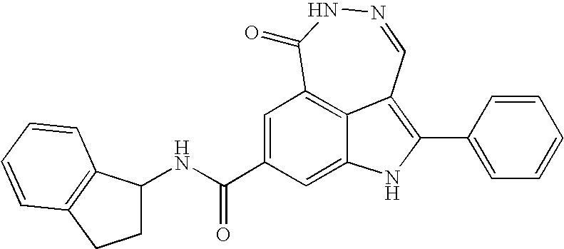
N1=CC2=C(C3=CC=CC=C3)NC3=CC(C(NC4CCC5=C4C=CC=C5)=O)=CC(=C23)C(=O)N1
